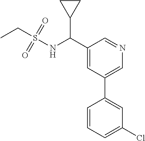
C1(C(NS(=O)(=O)CC)C2CC2)=CC(C2=CC(Cl)=CC=C2)=CN=C1
